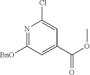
N1=C([BnO])C=C(C(OC)=O)C=C1Cl
